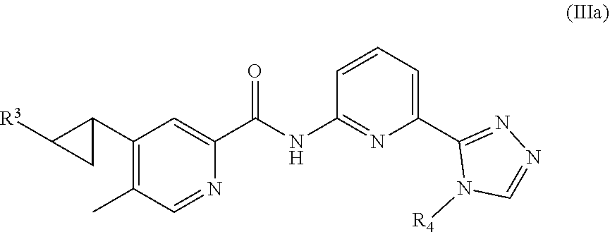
C1(C2C([R3])C2)=C(C)C=NC(C(NC2=NC(C3=NN=CN3[R4])=CC=C2)=O)=C1
